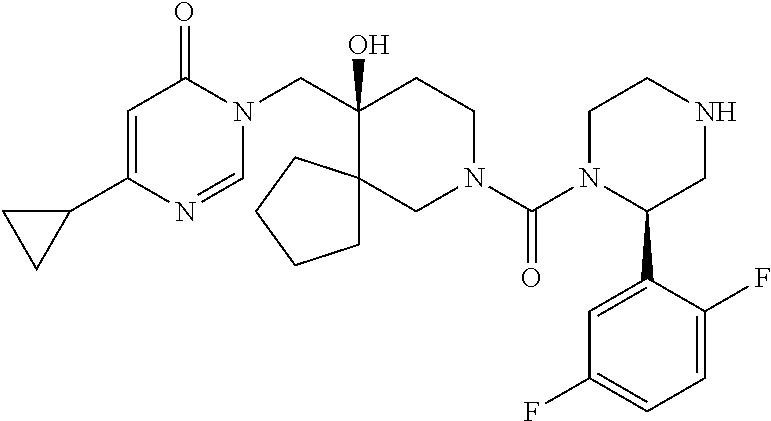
C1(C2CC2)=CC(=O)N(CC2(O)CCN(C(=O)N3C(C4=CC(F)=CC=C4F)CNCC3)CC23CCCC3)C=N1
